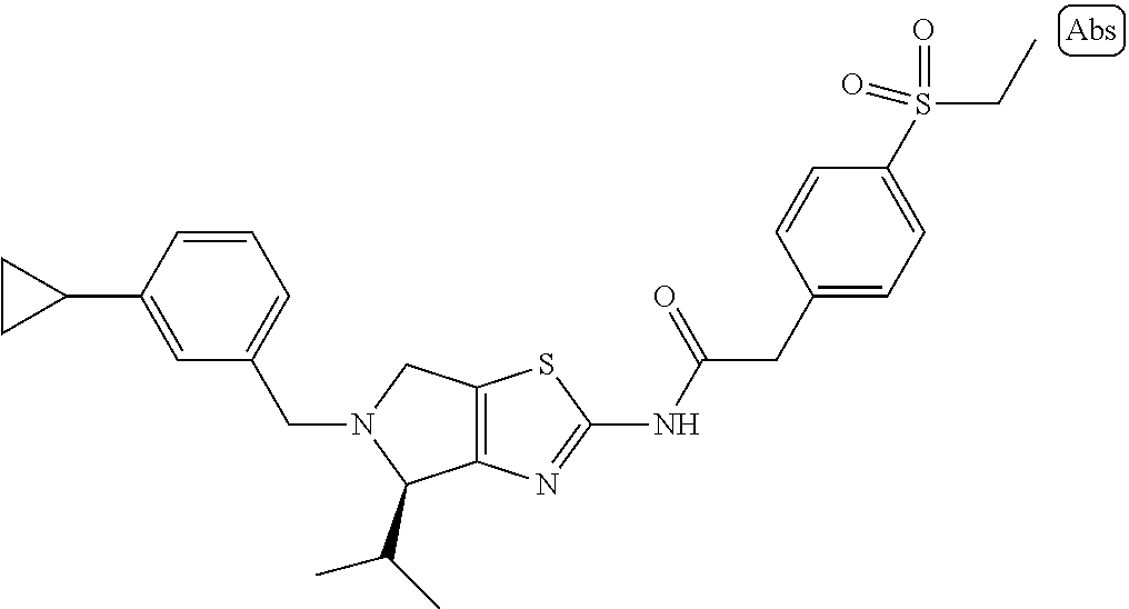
C12=C(N=C(NC(CC3=CC=C(S(CC)(=O)=O)C=C3)=O)S1)C(C(C)C)N(CC1=CC=CC(C3CC3)=C1)C2
